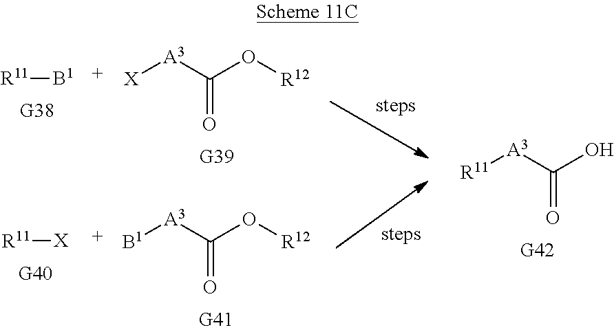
[R11][B1].[X][A3]C(O[R12])=O.[R11][X].[B1][A3]C(O[R12])=O.[R11][A3]C(O)=O
